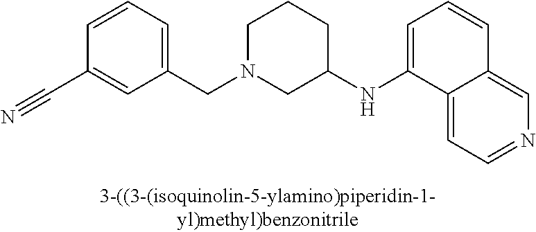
C1=CC=C(CN2CC(NC3=CC=CC4=CN=CC=C34)CCC2)C=C1C#N
